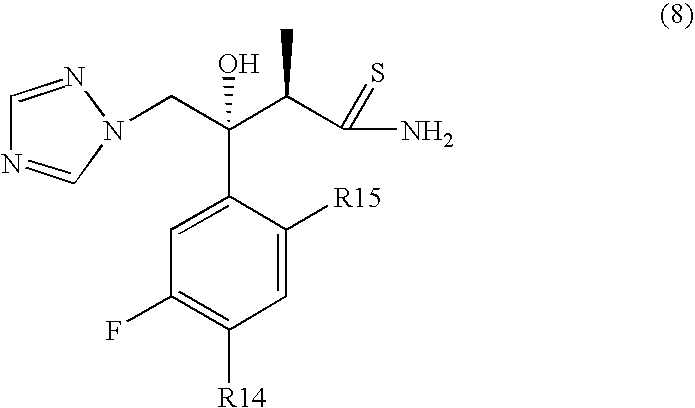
C1(C(C(C(N)=S)C)(O)CN2C=NC=N2)=CC(F)=C([R14])C=C1[R15]
